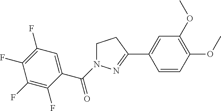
C1(C(N2CCC(C3=CC(OC)=C(OC)C=C3)=N2)=O)=CC(F)=C(F)C(F)=C1F
